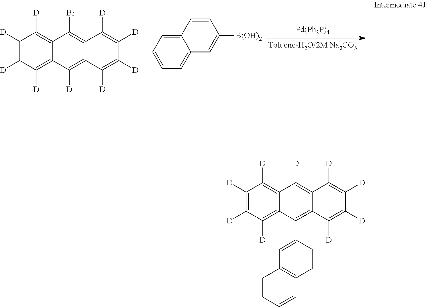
C1([D])=C([D])C([D])=C2C(=C1[D])C(Br)=C1C(=C2[D])C([D])=C([D])C([D])=C1[D].C1=CC=C2C(=C1)C=CC([B(OH)2])=C2.C1([D])=C([D])C([D])=C2C(=C1[D])C([D])=C1C(=C2C2=CC3=C(C=C2)C=CC=C3)C([D])=C([D])C([D])=C1[D]
